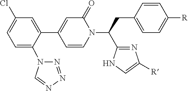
C1=C(N2N=NN=C2)C(C2=CC(=O)N(C(CC3=CC=C([R])C=C3)C3=NC([R])=CN3)C=C2)=CC(Cl)=C1
